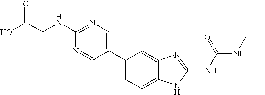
C1(C2=CN=C(NCC(O)=O)N=C2)=CC=C2C(=C1)N=C(NC(NCC)=O)N2
